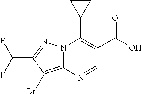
N12C(=C(Br)C(C(F)F)=N1)N=CC(C(=O)O)=C2C1CC1
